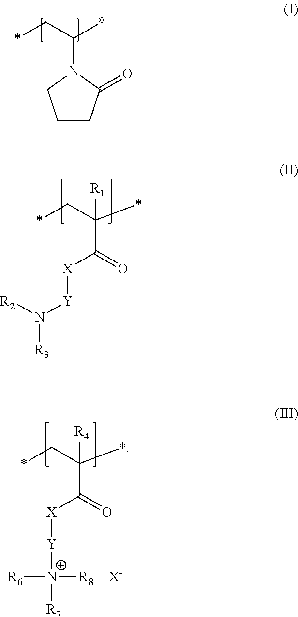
*CC(*)N1CCCC1=O.*CC(*)(C(=O)[X][Y]N([R3])[R2])[R1].*CC(*)(C(=O)[X][Y][N+]([R7])([R8])[R6])[R4].[X-]
